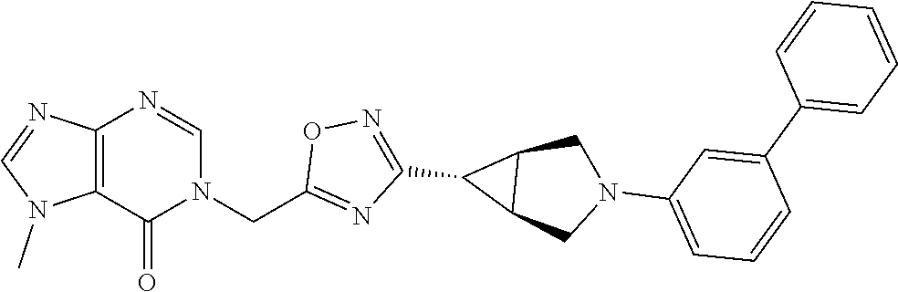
C12=C(N=CN(CC3=NC(C4C5C4CN(C4=CC=CC(C6=CC=CC=C6)=C4)C5)=NO3)C1=O)N=CN2C
